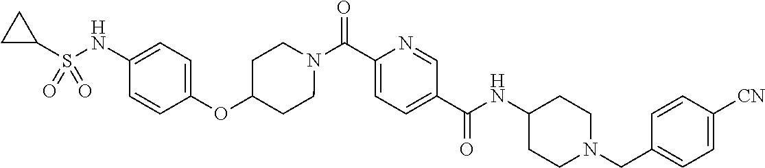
N(C(C1=CC=C(C(=O)N2CCC(OC3=CC=C(NS(C4CC4)(=O)=O)C=C3)CC2)N=C1)=O)C1CCN(CC2=CC=C([CN])C=C2)CC1
